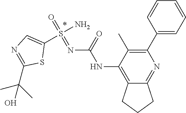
C1(C2=CC=CC=C2)=C(C)C(NC(N=S(=O)(N)C2=CN=C(C(C)(C)O)S2)=O)=C2C(=N1)CCC2
